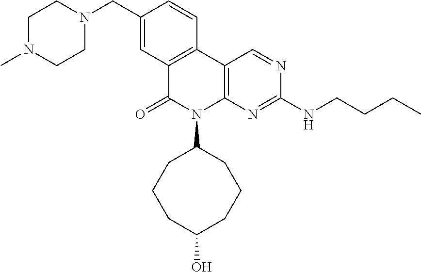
C1(CN2CCN(C)CC2)=CC2=C(C=C1)C1=C(N(C3CCCC(O)CCC3)C2=O)N=C(NCCCC)N=C1
